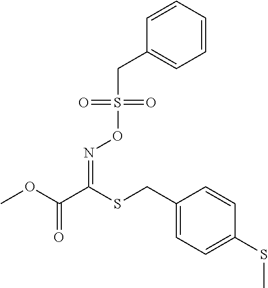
COC(C(SCC1=CC=C(SC)C=C1)=NOS(CC1=CC=CC=C1)(=O)=O)=O
